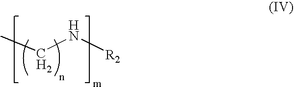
CCN[R2]
